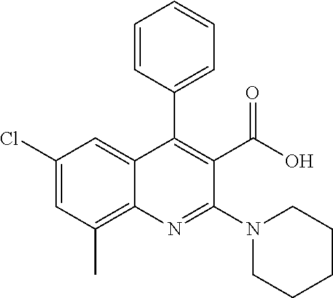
C1(Cl)=CC(C)=C2C(=C1)C(C1=CC=CC=C1)=C(C(O)=O)C(N1CCCCC1)=N2
